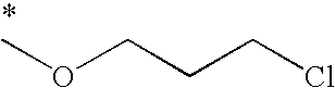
COCCCCl
